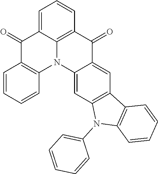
C1(=O)C2=C(N3C4=C(C(=O)C5=CC6=C(C=C35)N(C3=CC=CC=C3)C3=C6C=CC=C3)C=CC=C14)C=CC=C2
